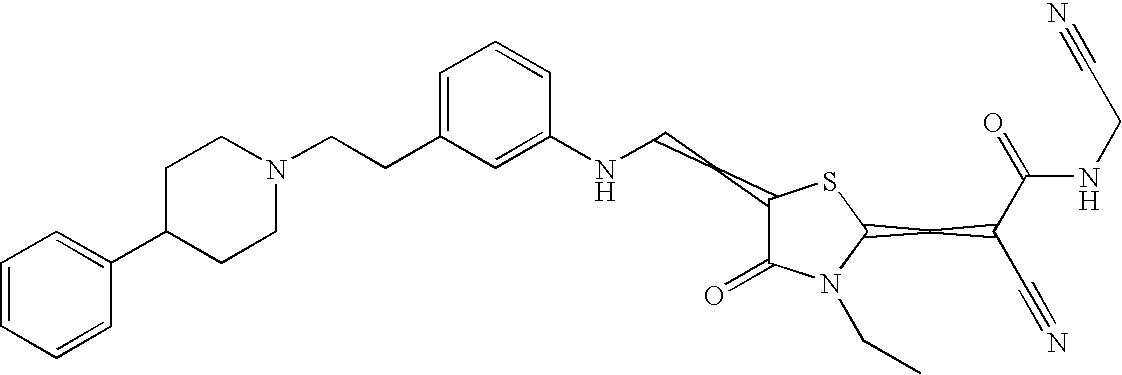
C1=C(CCN2CCC(C3=CC=CC=C3)CC2)C=C(NCCC2C(=O)N(CC)C(CC(C#N)C(=O)NCC#N)S2)C=C1
